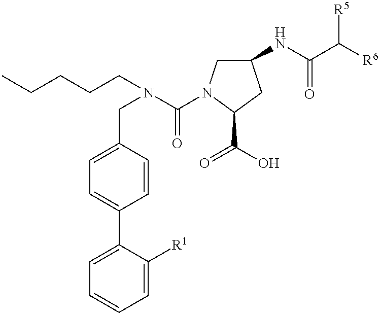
CCCCCN(C(=O)N1CC(NC(C([R6])[R5])=O)CC1C(O)=O)CC1=CC=C(C2=CC=CC=C2[R1])C=C1
